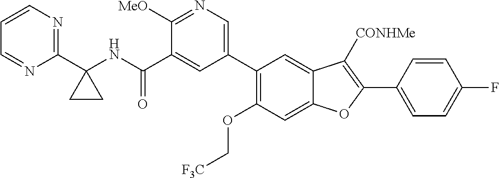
C1(NC(C2=CC(C3=C(OC[F3C])C=C4C(=C3)C([CONHMe])=C(C3=CC=C(F)C=C3)O4)=CN=C2[MeO])=O)(C2=NC=CC=N2)CC1
